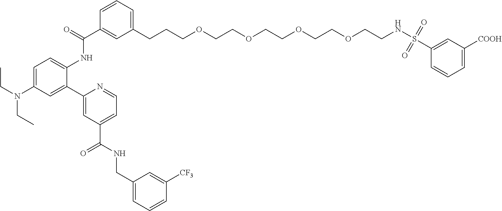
C1(CCCOCCOCCOCCOCCNS(=O)(=O)C2=CC([COOH])=CC=C2)=CC=CC(C(=O)NC2=CC=C(N(CC)CC)C=C2C2=CC(C(NCC3=CC=CC([CF3])=C3)=O)=CC=N2)=C1
